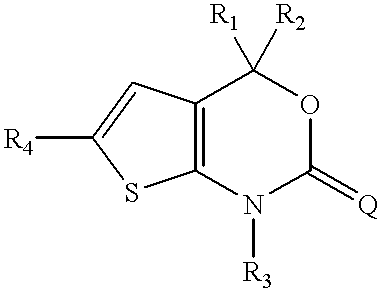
C12=C(N([R3])C(=[Q])OC1([R2])[R1])SC([R4])=C2
